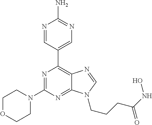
N1=CC(C2=C3C(=NC(N4CCOCC4)=N2)N(CCCC(NO)=O)C=N3)=CN=C1N
